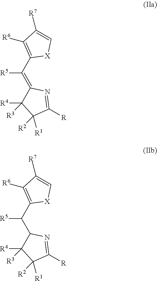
C(C1=C([R6])C([R7])=C[X]1)(=C1N=C([R])C([R1])([R2])C1([R4])[R3])[R5].C(C1=C([R6])C([R7])=C[X]1)(C1N=C([R])C([R1])([R2])C1([R4])[R3])[R5]
